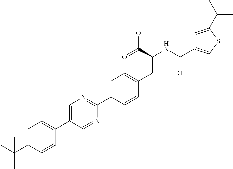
CC(C1=CC=C(C2=CN=C(C3=CC=C(CC(C(O)=O)NC(=O)C4=CSC(C(C)C)=C4)C=C3)N=C2)C=C1)(C)C
